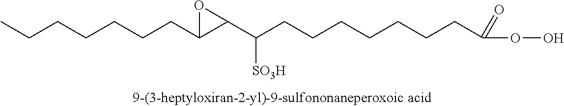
CCCCCCCC1C(C(CCCCCCCC(OO)=O)[SO3H])O1
